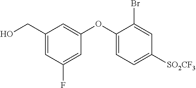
C1(CO)=CC(F)=CC(OC2=CC=C([SO2CF3])C=C2Br)=C1
